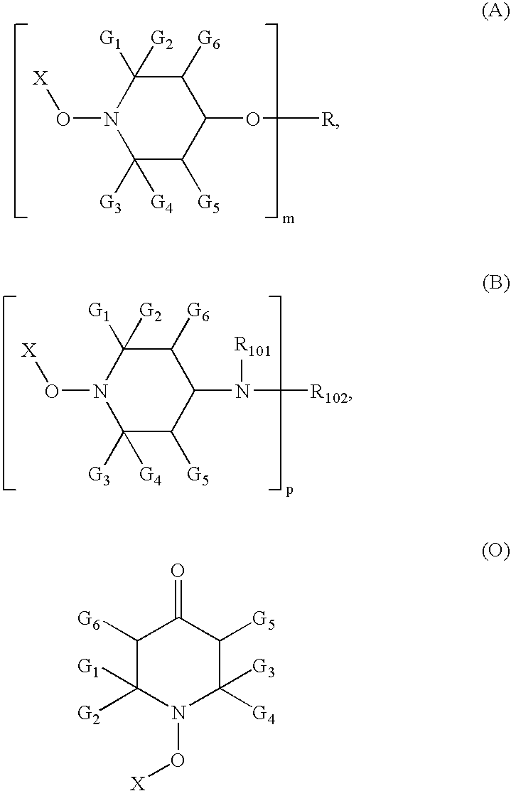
C1([G4])([G3])C([G5])C(O[R])C([G6])C([G2])([G1])N1O[X].C1([G4])([G3])C([G5])C(N([R102])[R101])C([G6])C([G2])([G1])N1O[X].C1([G6])C([G1])([G2])N(O[X])C([G4])([G3])C([G5])C1=O
